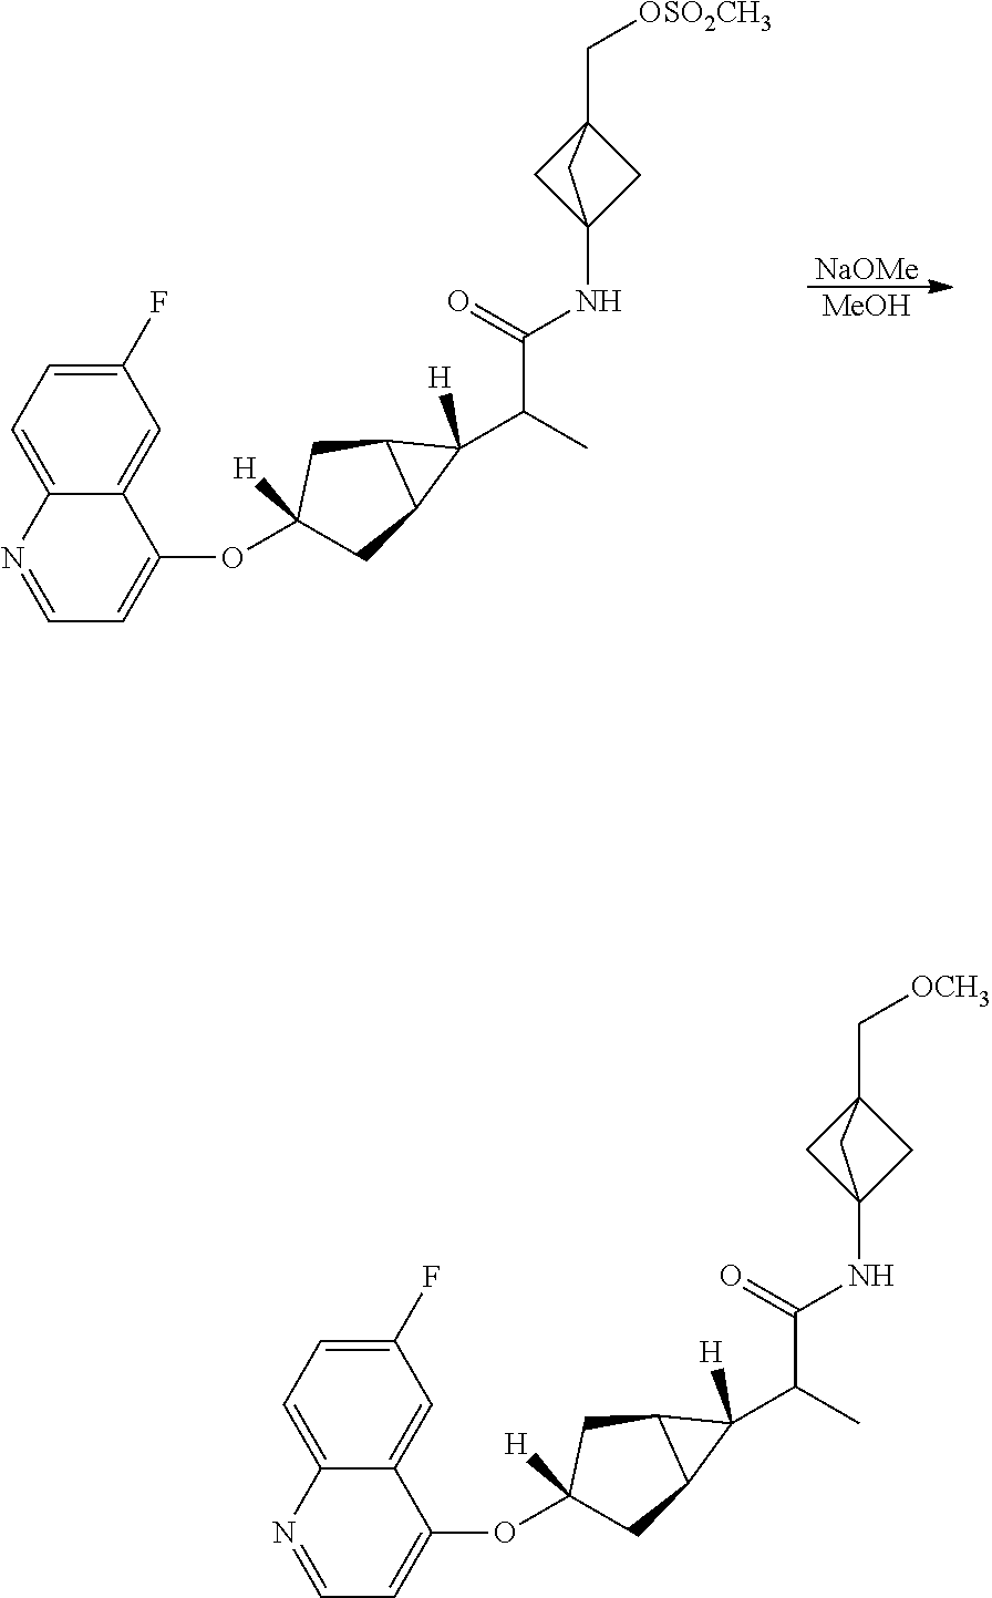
[NaOMe].[MeOH].C1(F)=CC=C2C(=C1)C(OC1([H])CC3C(C1)C3([H])C(C)C(=O)NC13CC(C[OSO2CH3])(C1)C3)=CC=N2.C1(F)=CC=C2C(=C1)C(OC1([H])CC3C(C1)C3([H])C(C)C(=O)NC13CC(C[OCH3])(C1)C3)=CC=N2
